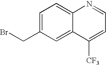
C1=C(CBr)C=C2C(=C1)N=CC=C2[CF3]
